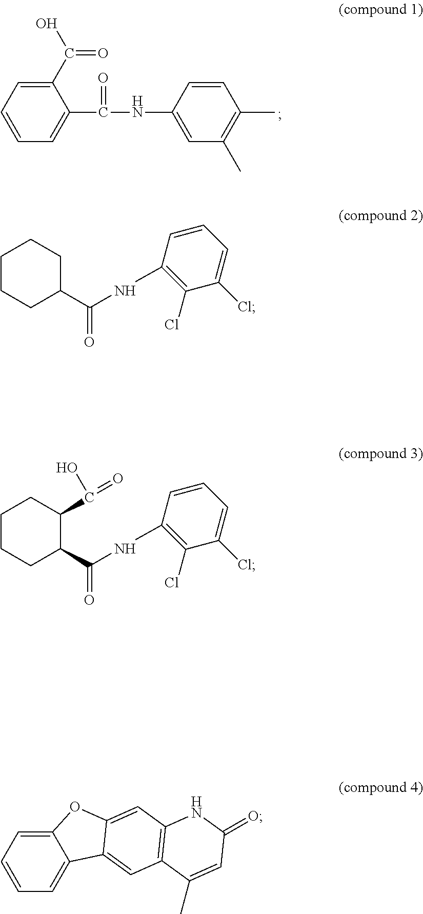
C1(C(O)=O)=CC=CC=C1C(NC1=CC(C)=C(C)C=C1)=O.C1CCC(C(NC2=C(Cl)C(Cl)=CC=C2)=O)CC1.C1CCC(C(NC2=C(Cl)C(Cl)=CC=C2)=O)C(C(O)=O)C1.C12=CC=CC=C1C1=CC3=C(C=C1O2)NC(=O)C=C3C
